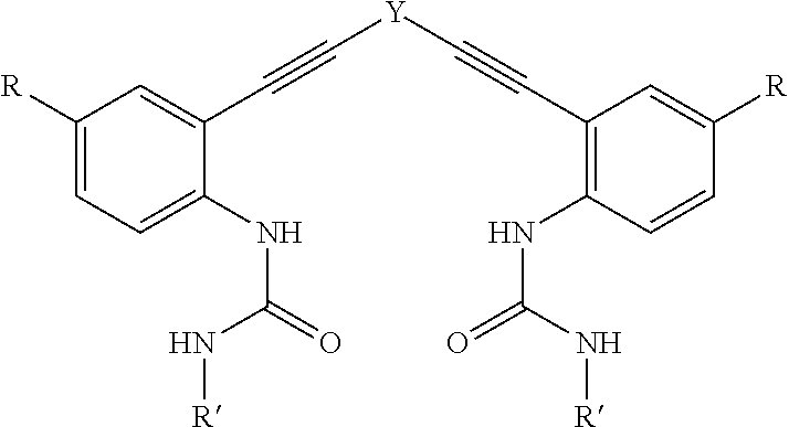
C1([R])=CC=C(NC(N[R])=O)C(C#C[Y]C#CC2=C(NC(=O)N[R])C=CC([R])=C2)=C1
